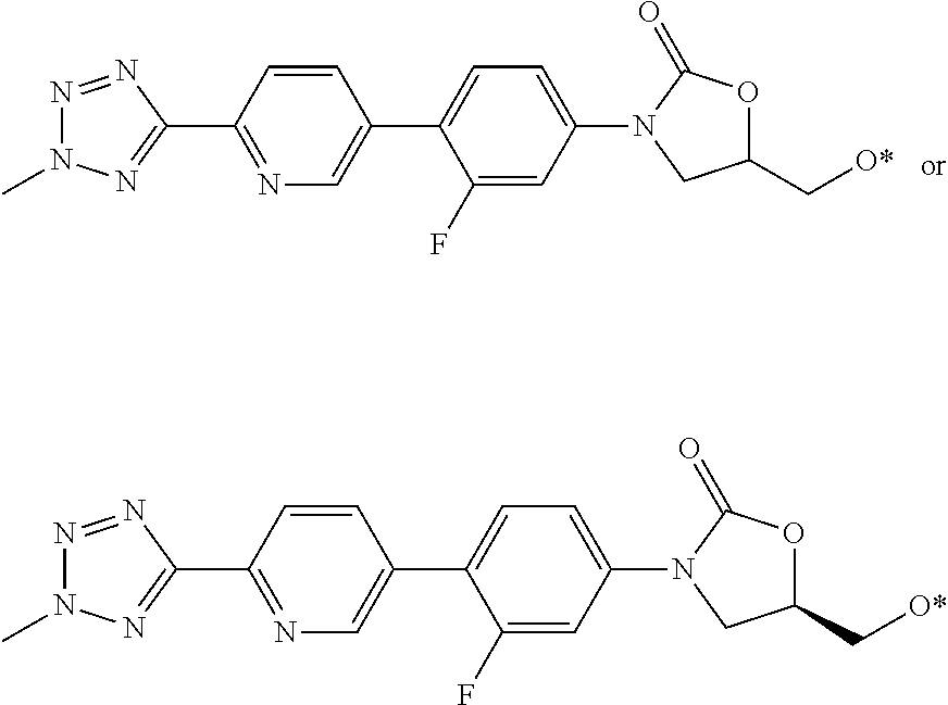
C1=CC(C2=NN(C)N=N2)=NC=C1C1=CC=C(N2CC(C[O*])OC2=O)C=C1F.C1=CC(C2=NN(C)N=N2)=NC=C1C1=CC=C(N2CC(C[O*])OC2=O)C=C1F
